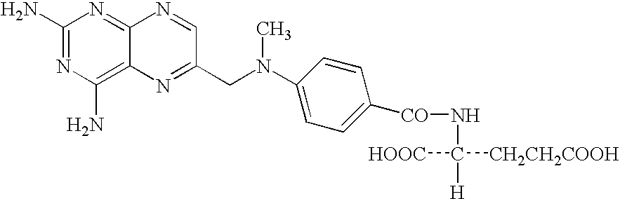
C1(N)=NC(N)=C2C(=N1)N=CC(CN(C)C1=CC=C([CO]NC([H])([HOOC])[CH2CH2COOH])C=C1)=N2
